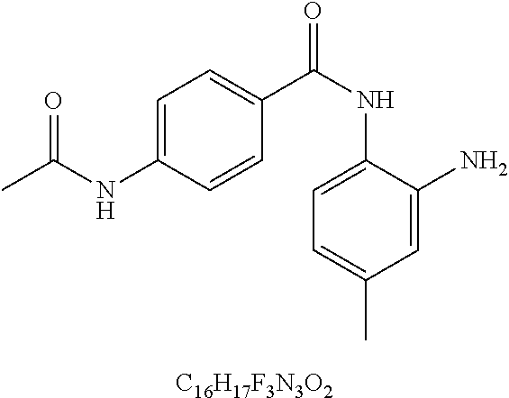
C1=C(NC(C)=O)C=CC(C(NC2=CC=C(C)C=C2N)=O)=C1.[C16H17F3N3O2]
